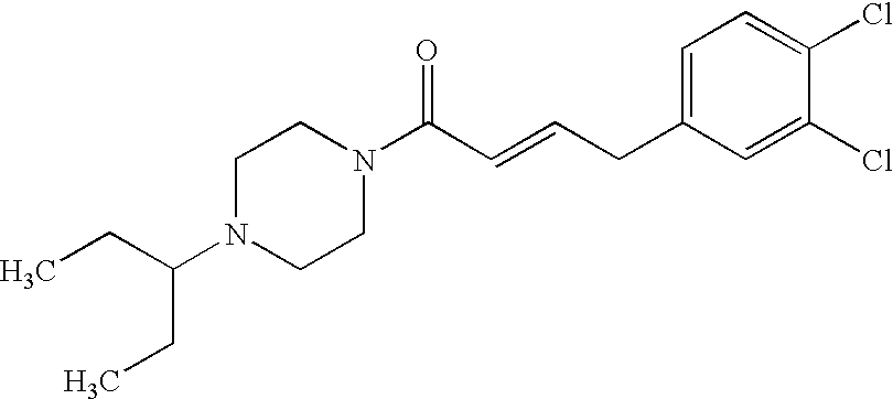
N1(C(CC)CC)CCN(C(C=CCC2=CC=C(Cl)C(Cl)=C2)=O)CC1
